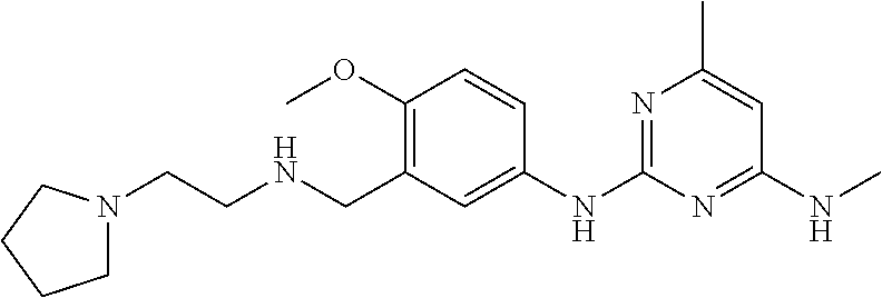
C1=CC(OC)=C(CNCCN2CCCC2)C=C1NC1=NC(C)=CC(NC)=N1
